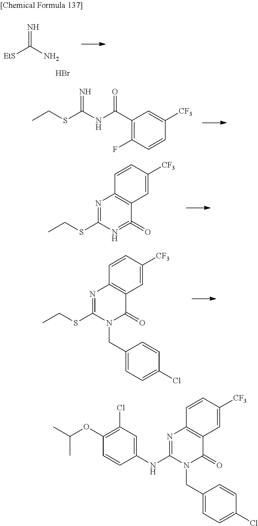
[EtS]C(N)=N.Br.C(SC(NC(C1=C(F)C=CC([CF3])=C1)=O)=N)C.N1=C(SCC)N=C(=O)C2=C1C=CC([CF3])=C2.N1=C(SCC)N(CC2=CC=C(Cl)C=C2)C(=O)C2=C1C=CC([CF3])=C2.C1(NC2=NC3=C(C(=O)N2CC2=CC=C(Cl)C=C2)C=C([CF3])C=C3)=CC(Cl)=C(OC(C)C)C=C1
